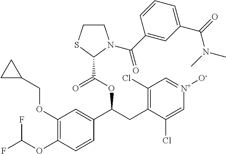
C1(OCC2CC2)=C(OC(F)F)C=CC(C(CC2=C(Cl)C=[N+]([O-])C=C2Cl)OC(C2N(C(C3=CC(C(=O)N(C)C)=CC=C3)=O)CCS2)=O)=C1
